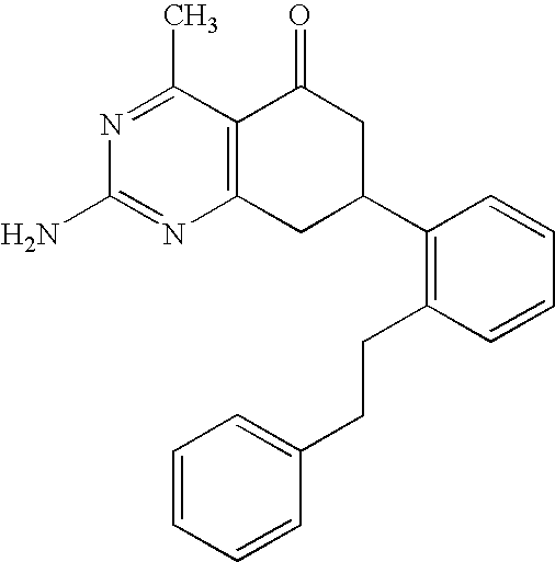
C12=C(C(C)=NC(N)=N1)C(=O)CC(C1=C(CCC3=CC=CC=C3)C=CC=C1)C2
